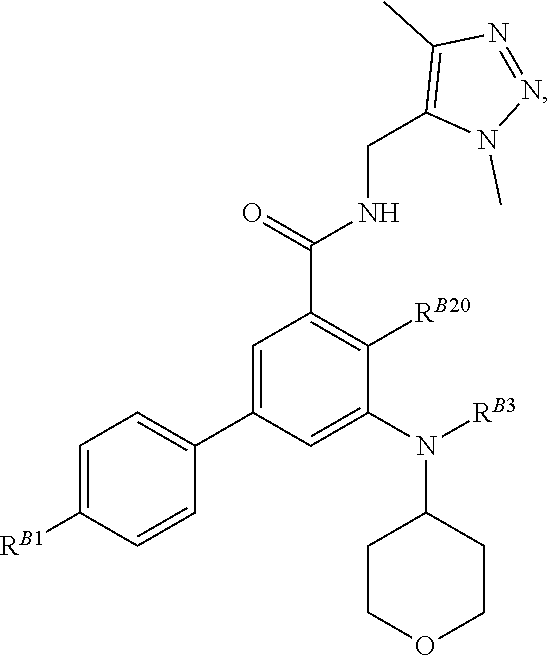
C1=C([RB1])C=CC(C2=CC(C(=O)NCC3=C(C)N=NN3C)=C([RB20])C(N([RB3])C3CCOCC3)=C2)=C1
